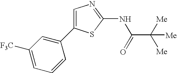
C1=C(C2=CC([F3C])=CC=C2)SC(NC(C([Me])([Me])[Me])=O)=N1
